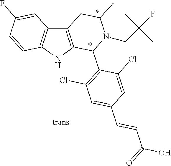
C12=C(NC3=C1C=C(F)C=C3)C(C1=C(Cl)C=C(C=CC(O)=O)C=C1Cl)N(CC(F)(C)C)C(C)C2
